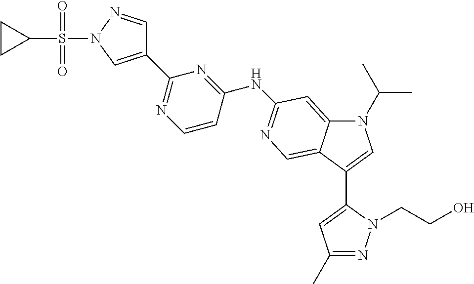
C1(C2=CN(S(C3CC3)(=O)=O)N=C2)=NC=CC(NC2=NC=C3C(=C2)N(C(C)C)C=C3C2=CC(C)=NN2CCO)=N1
